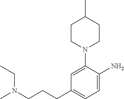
C1CN(C2=CC(CCCN(C)CC)=CC=C2N)CCC1C
